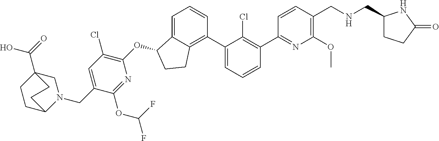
O(C1C2=CC=CC(C3=CC=CC(C4=NC(OC)=C(CNCC5CCC(=O)N5)C=C4)=C3Cl)=C2CC1)C1=C(Cl)C=C(CN2CC3(C(=O)O)CCC2CC3)C(OC(F)F)=N1
